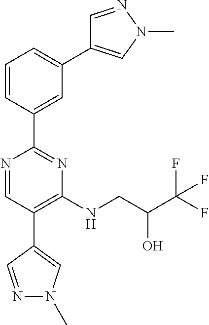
C1=NN(C)C=C1C1=CC=CC(C2=NC(NCC(C(F)(F)F)O)=C(C3=CN(C)N=C3)C=N2)=C1
